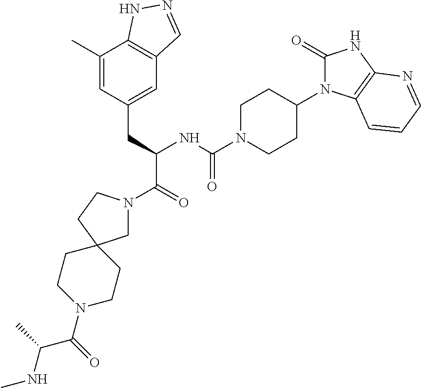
C1(C)=CC(CC(C(=O)N2CC3(CC2)CCN(C(C(NC)C)=O)CC3)NC(N2CCC(N3C(=O)NC4=C3C=CC=N4)CC2)=O)=CC2=C1NN=C2
